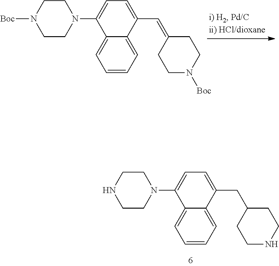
C12=CC=CC=C1C(CC1CCNCC1)=CC=C2N1CCNCC1.C12=CC=CC=C1C(C=C1CCN([Boc])CC1)=CC=C2N1CCN([Boc])CC1
